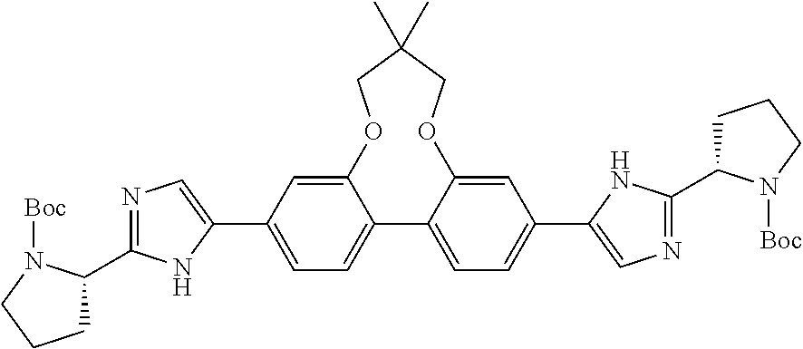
O1C2=CC(C3=CN=C(C4CCCN4[Boc])N3)=CC=C2C2=CC=C(C3=CN=C(C4CCCN4[Boc])N3)C=C2OCC(C)(C)C1
